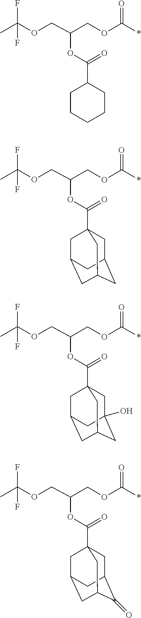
CC(OCC(OC(C1CCCCC1)=O)COC(*)=O)(F)F.CC(OCC(OC(=O)C12CC3CC(CC(C1)C3)C2)COC(*)=O)(F)F.CC(OCC(OC(=O)C12CC3(O)CC(CC(C1)C3)C2)COC(*)=O)(F)F.CC(OCC(OC(=O)C12CC3C(=O)C(CC(C1)C3)C2)COC(*)=O)(F)F
